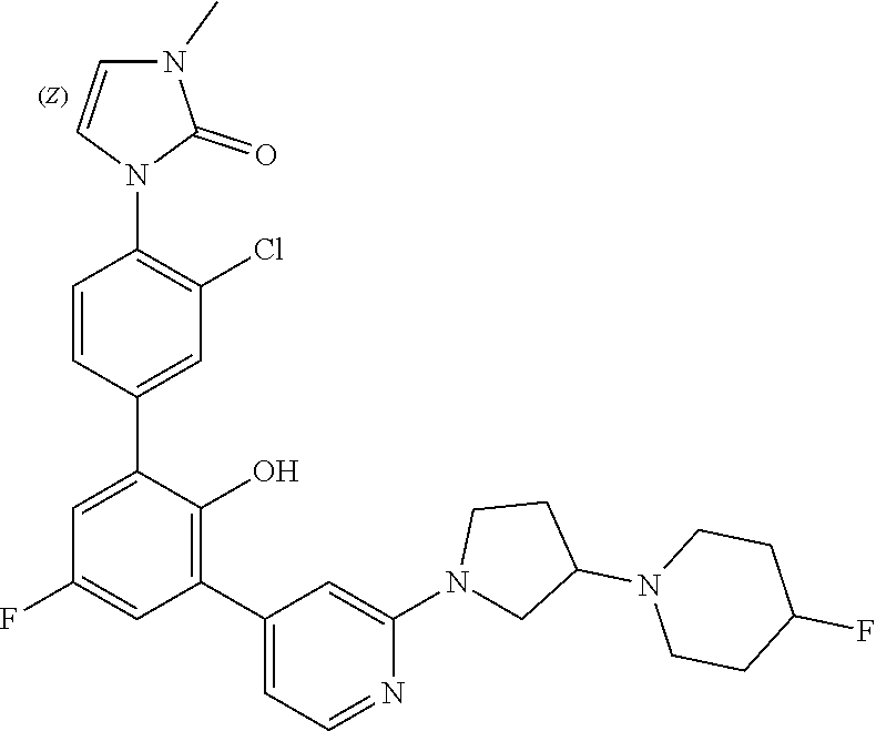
N1(C2=CC(C3=C(O)C(C4=CC(Cl)=C(N5C=CN(C)C5=O)C=C4)=CC(F)=C3)=CC=N2)CC(N2CCC(F)CC2)CC1
